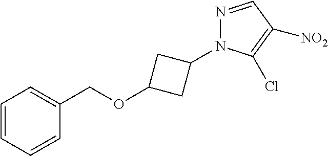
C1=CC=CC(COC2CC(N3N=CC([NO2])=C3Cl)C2)=C1
